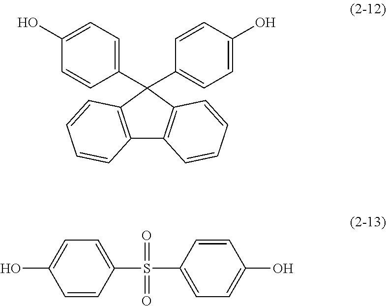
C1=CC(S(=O)(=O)C2=CC=C(O)C=C2)=CC=C1O.C12=C(C(C3=CC=C(O)C=C3)(C3=CC=C(O)C=C3)C3=C1C=CC=C3)C=CC=C2
